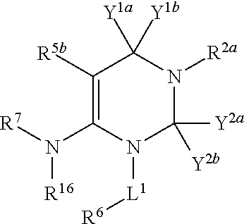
C1([R5b])=C(N([R7])[R16])N([L1][R6])C([Y2a])([Y2b])N([R2a])C1([Y1a])[Y1b]
